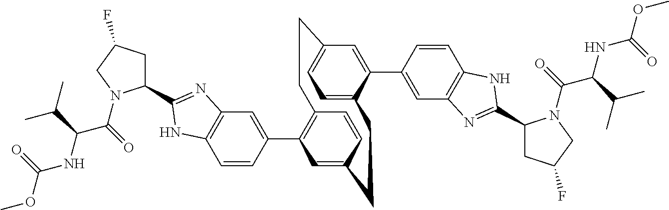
C1=CC(C2=C3C=CC(=C2)CCC2=CC=C(C=C2C2=CC4=C(C=C2)NC(C2CC(F)CN2C(C(NC(OC)=O)C(C)C)=O)=N4)CC3)=CC2=C1NC(C1CC(F)CN1C(C(NC(OC)=O)C(C)C)=O)=N2
